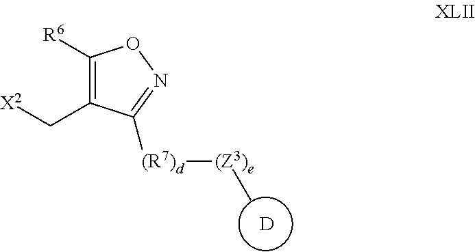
C1([R6])=C(C[X2])C([(R7)d][(Z3)e]C)=NO1.[D]
